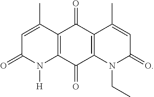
C1=C(C)C2=C(N([H])C1=O)C(=O)C1=C(C2=O)C(C)=CC(=O)N1CC
